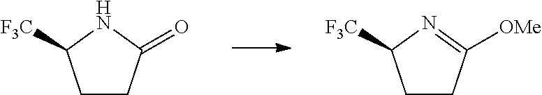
C1CC(=O)NC1[F3C].C1CC([OMe])=NC1[F3C]
